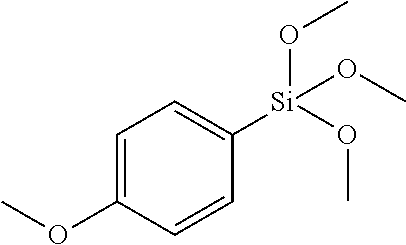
C1=C(OC)C=CC([Si](OC)(OC)OC)=C1
